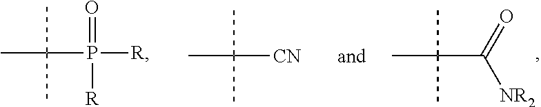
C(P(=O)([R])[R])(C)(C)C.CC(C)(C)[CN].C(C(=O)[NR2])(C)(C)C
